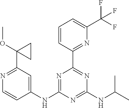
C1=CC(C2=NC(NC(C)C)=NC(NC3=CC(C4(OC)CC4)=NC=C3)=N2)=NC(C(F)(F)F)=C1
